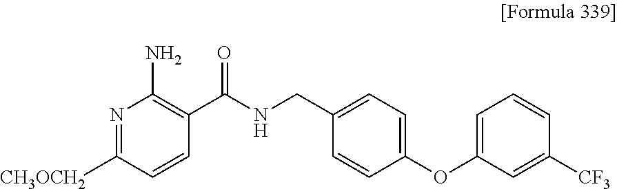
N1=C([CH3OCH2])C=CC(C(NCC2=CC=C(OC3=CC=CC([CF3])=C3)C=C2)=O)=C1N
